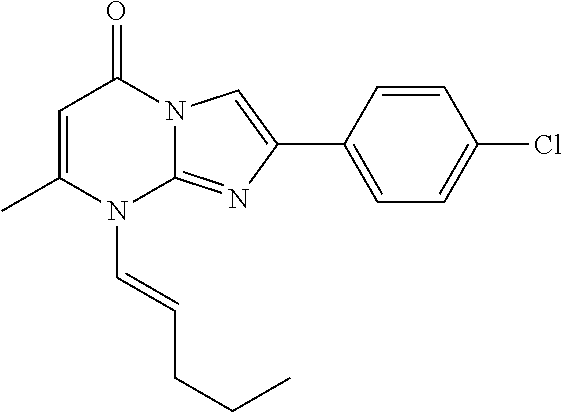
C1=C(C)N(C=CCCC)C2=NC(C3=CC=C(Cl)C=C3)=CN2C1=O
